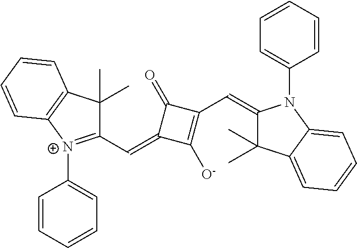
C1(C=C2C([O-])=C(C=C3C(C)(C)C4=CC=CC=C4N3C3=CC=CC=C3)C2=O)=[N+](C2=CC=CC=C2)C2=C(C1(C)C)C=CC=C2
